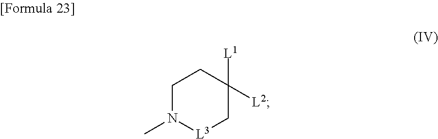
C1N(C)[L3]CC([L1])([L2])C1
